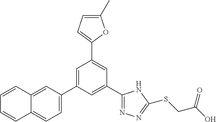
C1(C2=NN=C(SCC(O)=O)N2)=CC(C2=CC=C3C(=C2)C=CC=C3)=CC(C2=CC=C(C)O2)=C1
